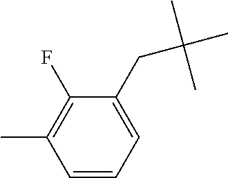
C1=CC(C)=C(F)C(CC(C)(C)C)=C1
